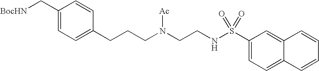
C1(C[BocHN])=CC=C(CCCN(CCNS(C2=CC=C3C(=C2)C=CC=C3)(=O)=O)[Ac])C=C1
